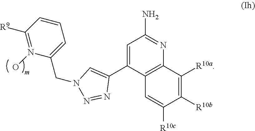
C1([R10b])=C([R10a])C2=C(C=C1[R10c])C(C1=CN(CC3=CC=CC([R9])=N3O)N=N1)=CC(N)=N2
